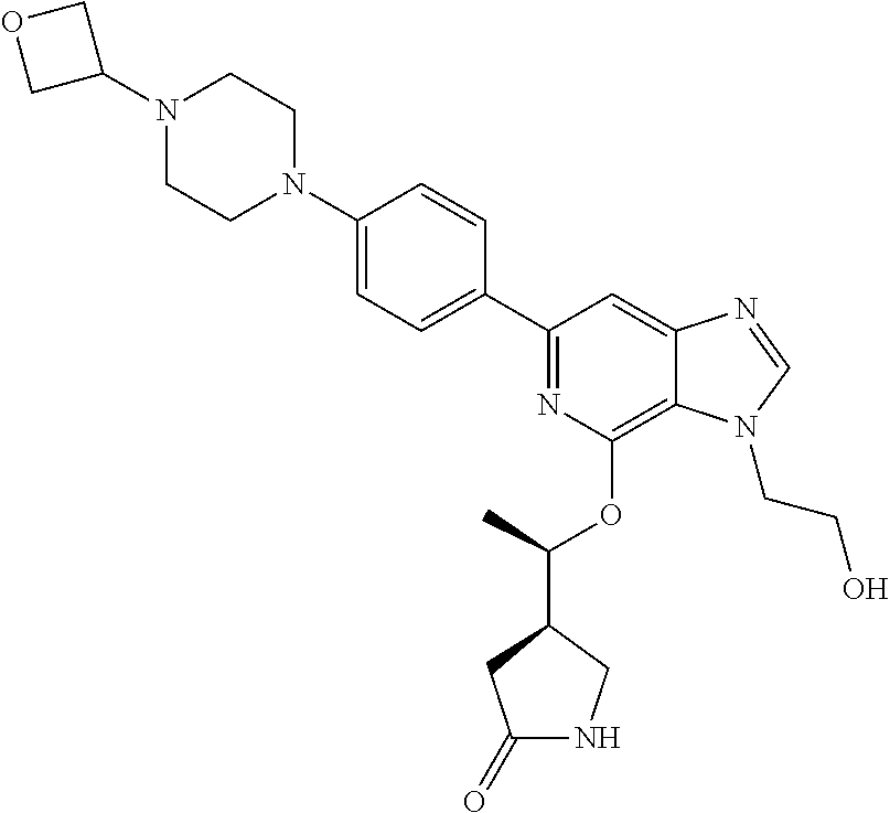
C1(C2=CC=C(N3CCN(C4COC4)CC3)C=C2)=NC(OC(C2CC(=O)NC2)C)=C2C(=C1)N=CN2CCO
